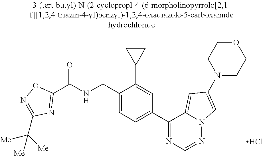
C1(C(NCC2=CC=C(C3=NC=NN4C3=CC(N3CCOCC3)=C4)C=C2C2CC2)=O)=NC(C([Me])([Me])[Me])=NO1.Cl
